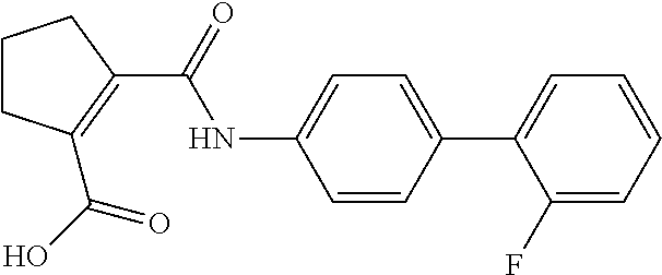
C1CC(C(O)=O)=C(C(=O)NC2=CC=C(C3=CC=CC=C3F)C=C2)C1
